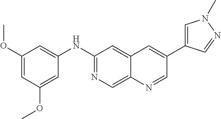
C1(OC)=CC(OC)=CC(NC2=NC=C3C(=C2)C=C(C2=CN(C)N=C2)C=N3)=C1
